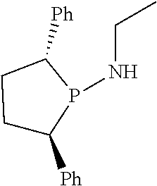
C1C([Ph])P(NCC)C([Ph])C1
